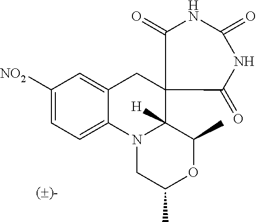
C12=CC=C([NO2])C=C1CC1(C3([H])N2CC(C)OC3C)C(=O)NC(=O)NC1=O
